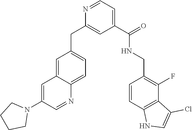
C1(C(=O)NCC2=C(F)C3=C(C=C2)NC=C3Cl)=CC=NC(CC2=CC=C3C(=C2)C=C(N2CCCC2)C=N3)=C1
